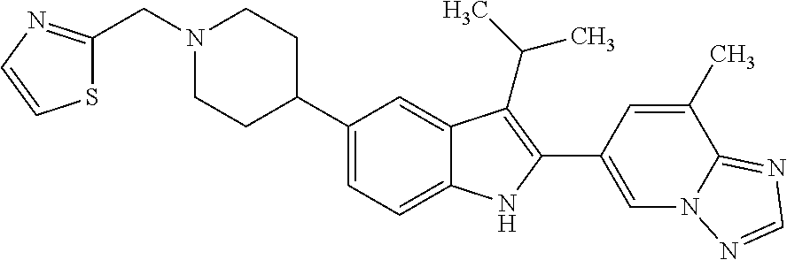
C1(C2CCN(CC3=NC=CS3)CC2)=CC=C2C(=C1)C(C(C)C)=C(C1=CN3C(=NC=N3)C(C)=C1)N2
